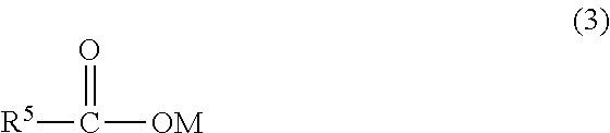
[R5]C([OM])=O
